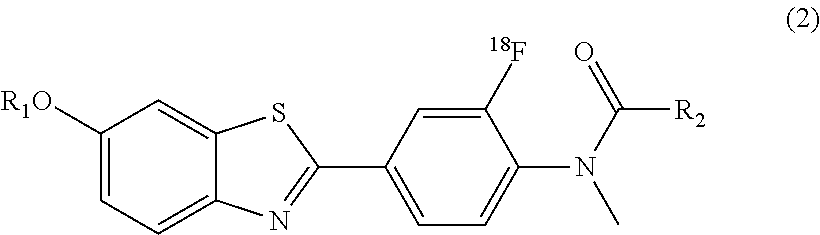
C1([R1O])=CC=C2C(=C1)SC(C1=CC=C(N(C(=O)[R2])C)C([18F])=C1)=N2
